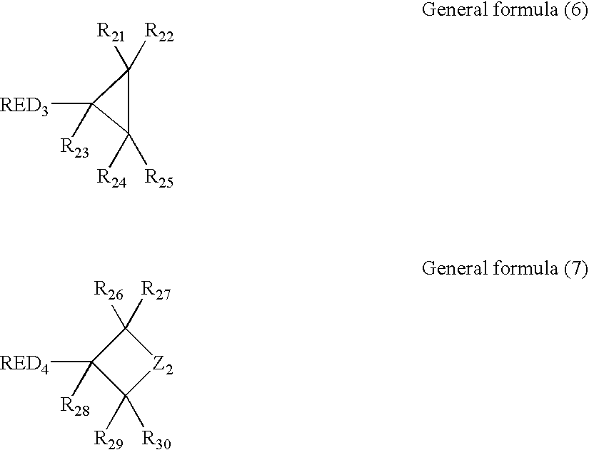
[RED3]C1([R23])C([R24])([R25])C1([R22])[R21].[RED4]C1([R28])C([R29])([R30])[Z2]C1([R27])[R26]
